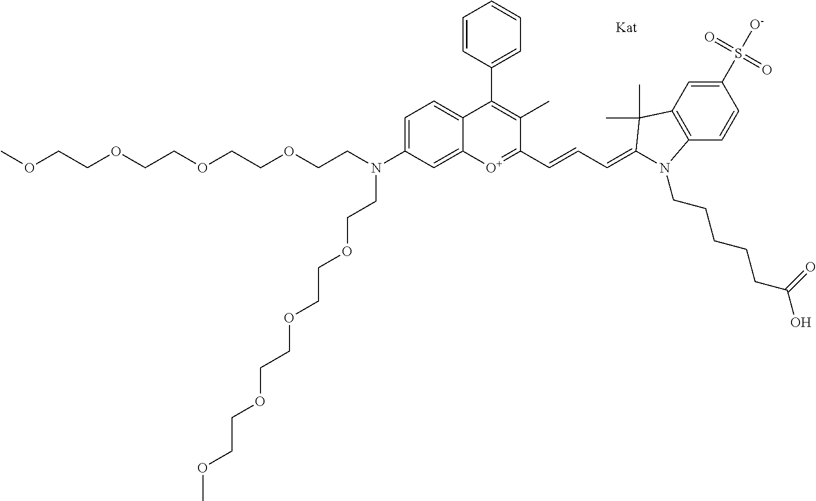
O(CCOCCOCCN(CCOCCOCCOCCOC)C1=CC=C2C(=C1)[O+]=C(C=CC=C1C(C)(C)C3=C(C=CC(S(=O)(=O)[O-])=C3)N1CCCCCC(O)=O)C(C)=C2C1=CC=CC=C1)CCOC
